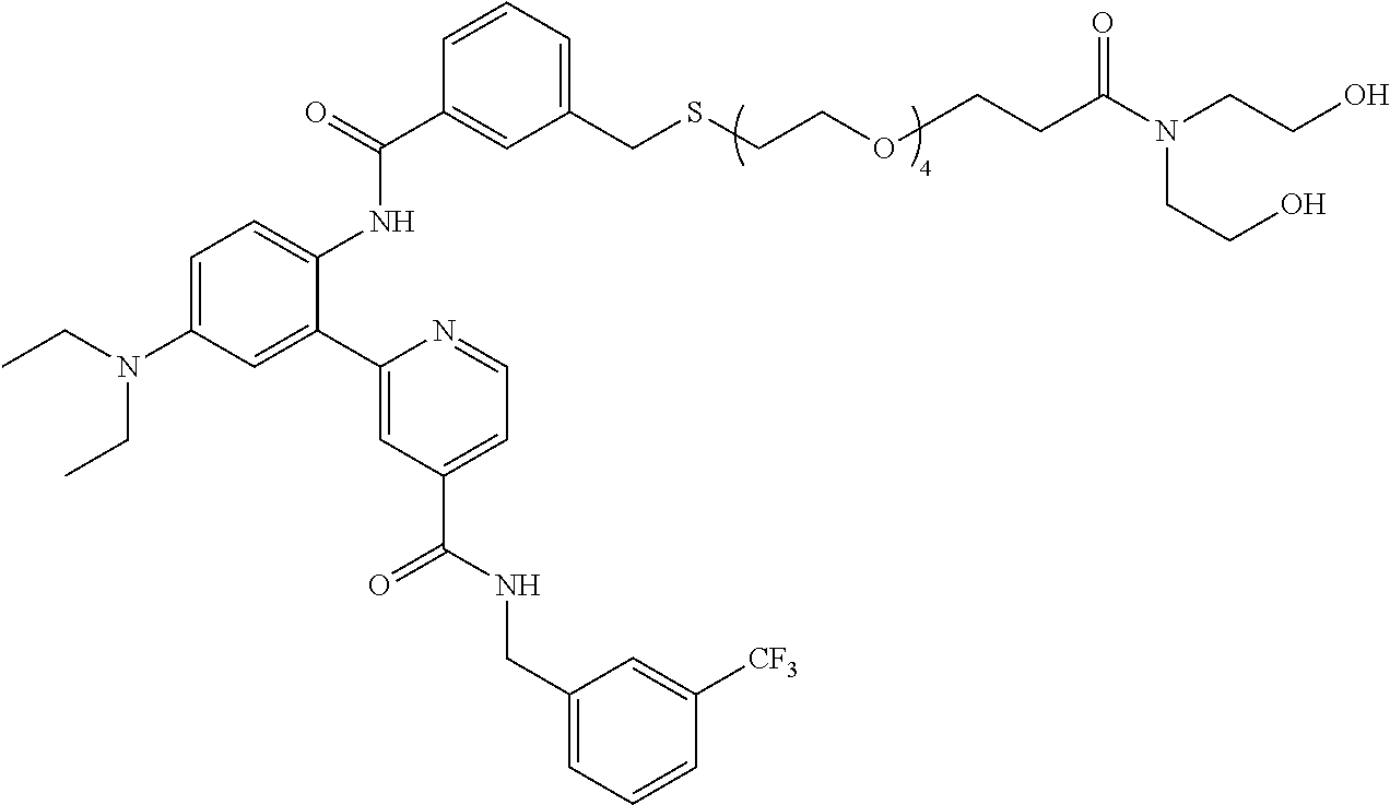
C1=C(N(CC)CC)C=C(C2=CC(C(NCC3=CC=CC([CF3])=C3)=O)=CC=N2)C(NC(C2=CC(CSCCOCCC(N(CCO)CCO)=O)=CC=C2)=O)=C1
